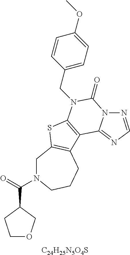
C1N(C(=O)C2COCC2)CCCC2=C1SC1=C2C2=NC=NN2C(=O)N1CC1=CC=C(OC)C=C1.[C24H25N5O4S]
